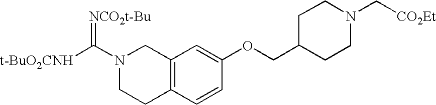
N1(C([t-BuO2CNH])=[NCO2t-Bu])CCC2=C(C1)C=C(OCC1CCN(C[CO2Et])CC1)C=C2
